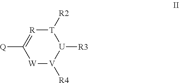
[Q]C1=[R][T]([R2])[U]([R3])[V]([R4])[W]1
